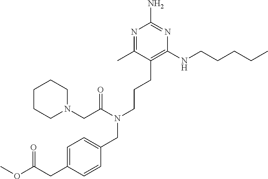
N1=C(C)C(CCCN(C(CN2CCCCC2)=O)CC2=CC=C(CC(OC)=O)C=C2)=C(NCCCCC)N=C1N
